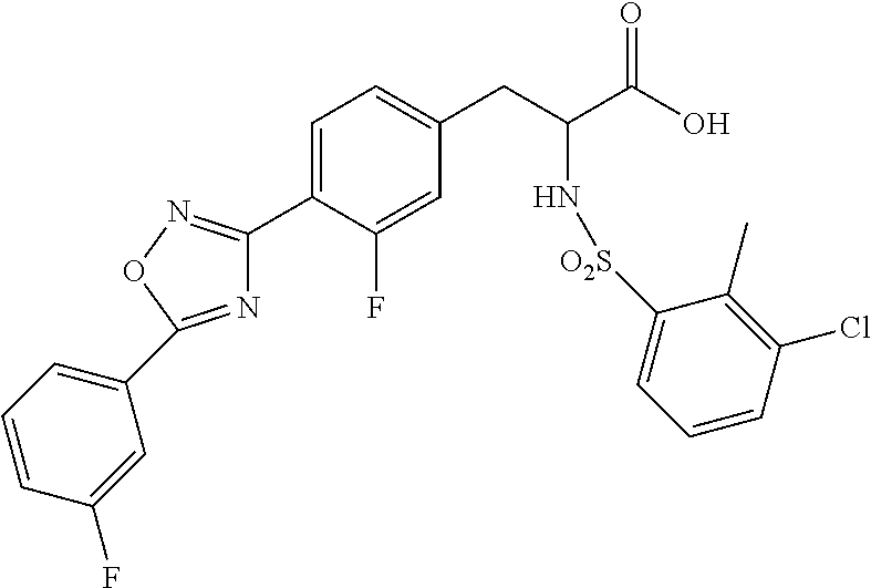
N1=C(C2=CC=CC(F)=C2)ON=C1C1=CC=C(CC(C(O)=O)N[O2S]C2=CC=CC(Cl)=C2C)C=C1F
